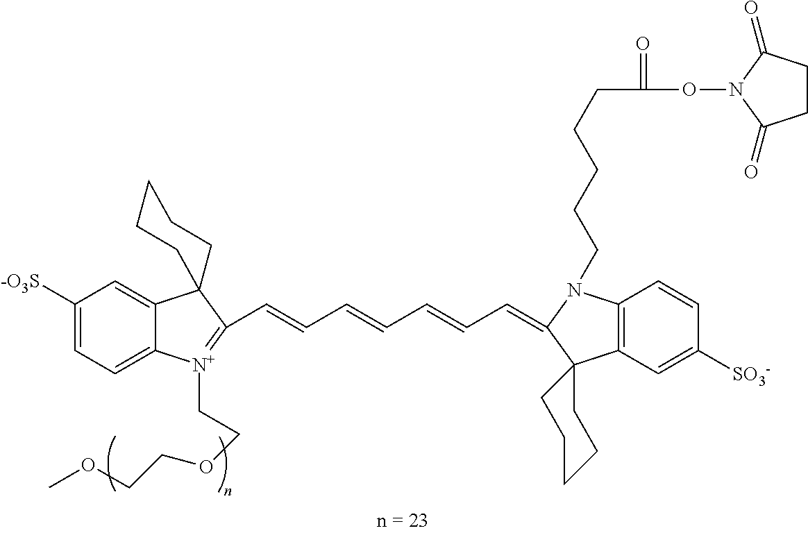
C(C=CC1=[N+](CCOCCOC)C2=CC=C([-O3S])C=C2C12CCCCC2)=CC=CC=C1N(CCCCCC(ON2C(=O)CCC2=O)=O)C2=C(C=C([SO3-])C=C2)C12CCCCC2
